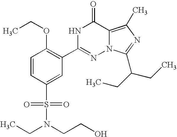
C1=CC(S(=O)(=O)N(CC)CCO)=CC(C2=NN3C(=C(C)N=C3C(CC)CC)C(=O)N2)=C1OCC
